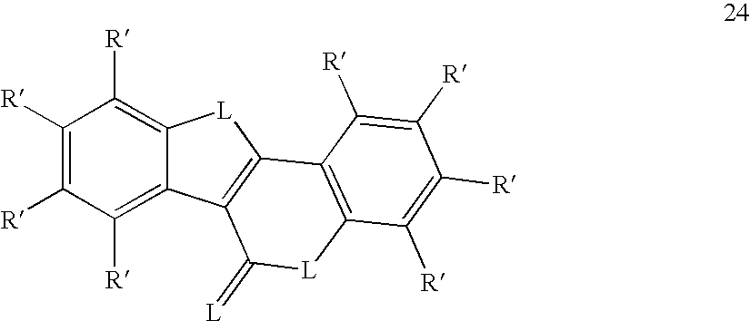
C1([R])=C([R])C([R])=C2C(=C1[R])[L]C1=C2C(=[L])[L]C2=C1C([R])=C([R])C([R])=C2[R]
